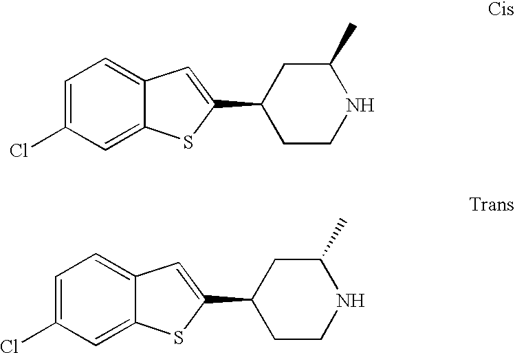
C1=C(Cl)C=C2C(=C1)C=C(C1CCNC(C)C1)S2.C1=C(Cl)C=C2C(=C1)C=C(C1CCNC(C)C1)S2
